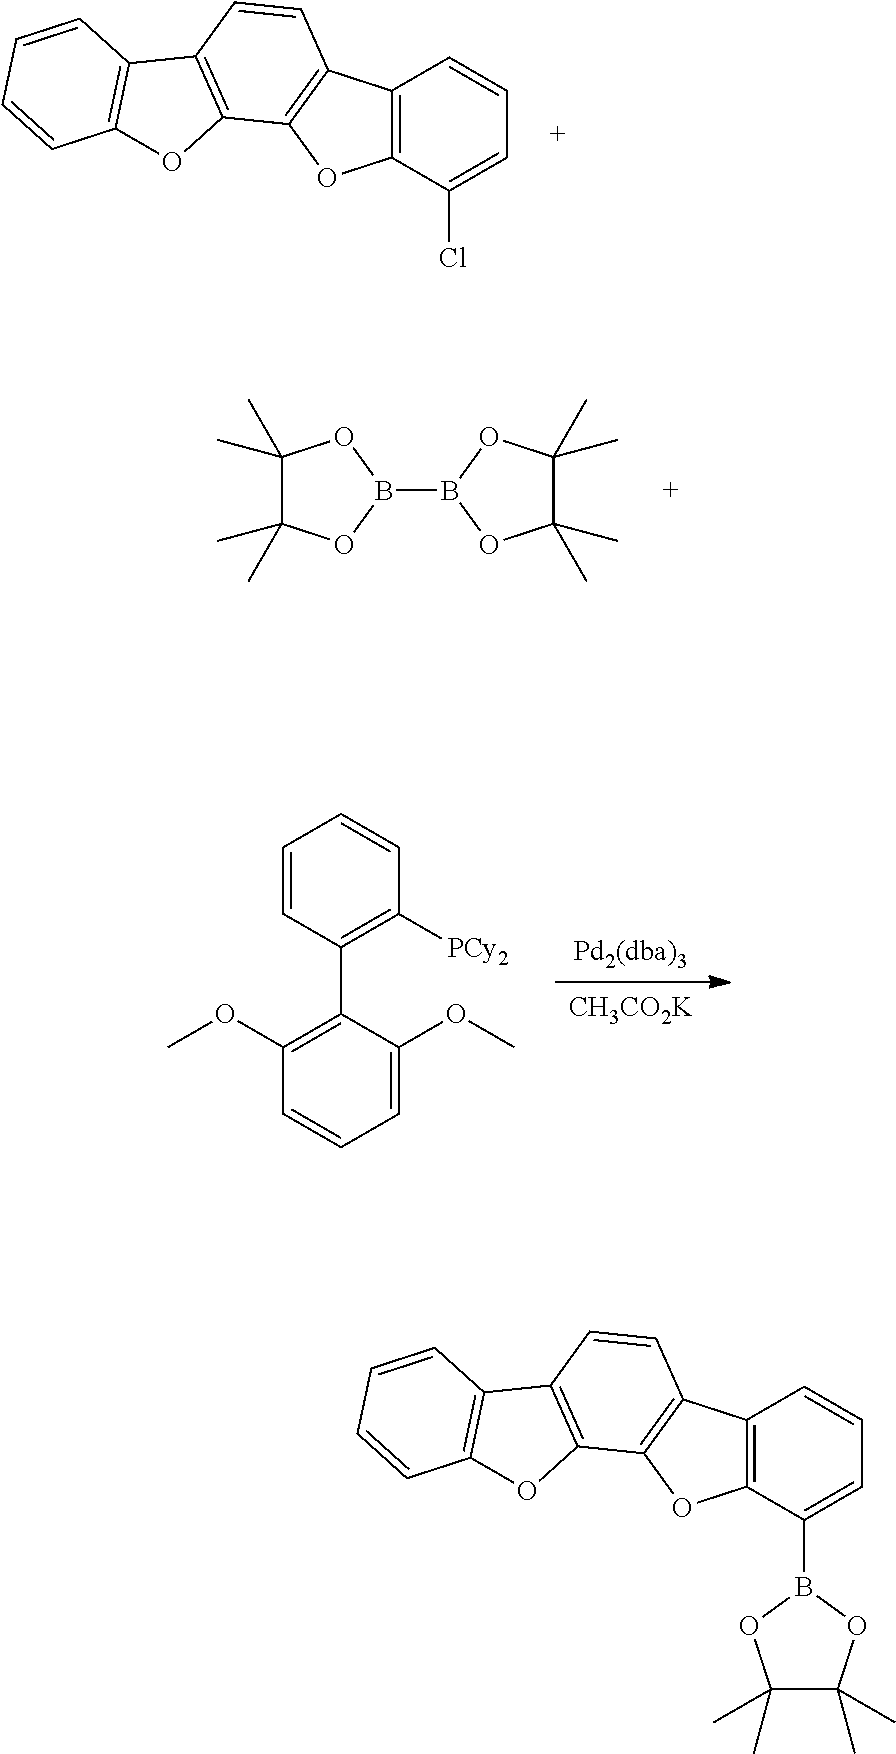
C12=C(C(Cl)=CC=C1)OC1=C2C=CC2=C1OC1=C2C=CC=C1.C1(C)(C)C(C)(C)OB(B2OC(C)(C)C(C)(C)O2)O1.[Pd2(dba)3].[CH3CO2K].C1=CC(C2=C(OC)C=CC=C2OC)=C([PCy2])C=C1.C12=C(C(B3OC(C)(C)C(C)(C)O3)=CC=C1)OC1=C2C=CC2=C1OC1=C2C=CC=C1
